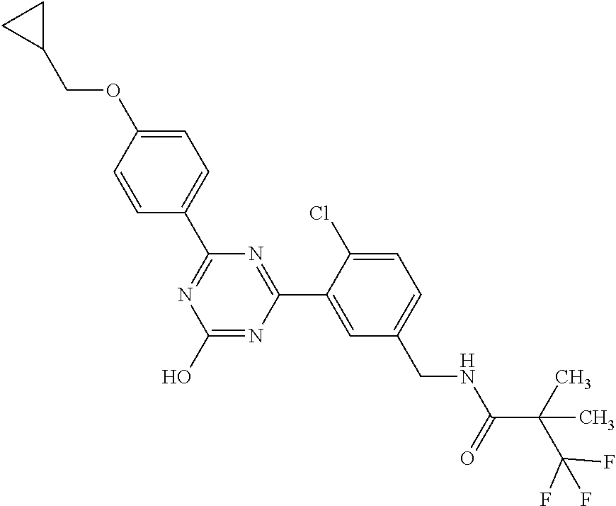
C1(C2=NC(O)=NC(C3=CC(CNC(C(C(F)(F)F)(C)C)=O)=CC=C3Cl)=N2)=CC=C(OCC2CC2)C=C1
